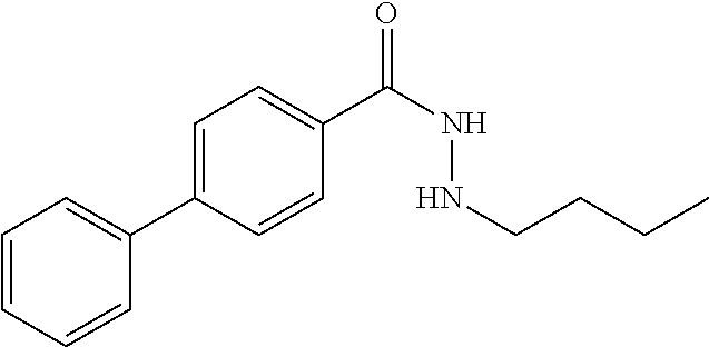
C1=C(C2=CC=CC=C2)C=CC(C(NNCCCC)=O)=C1
